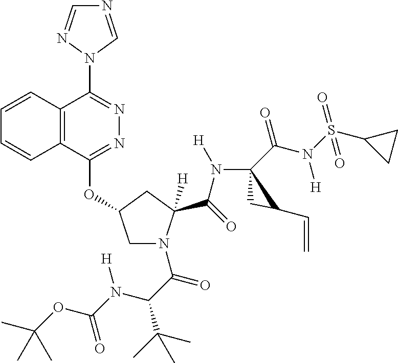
C12=C(C(OC3CN(C(C(C(C)(C)C)N(C(OC(C)(C)C)=O)[H])=O)C(C(=O)N([H])C4(C(N(S(C5CC5)(=O)=O)[H])=O)CC4C=C)([H])C3)=NN=C1N1C=NC=N1)C=CC=C2
